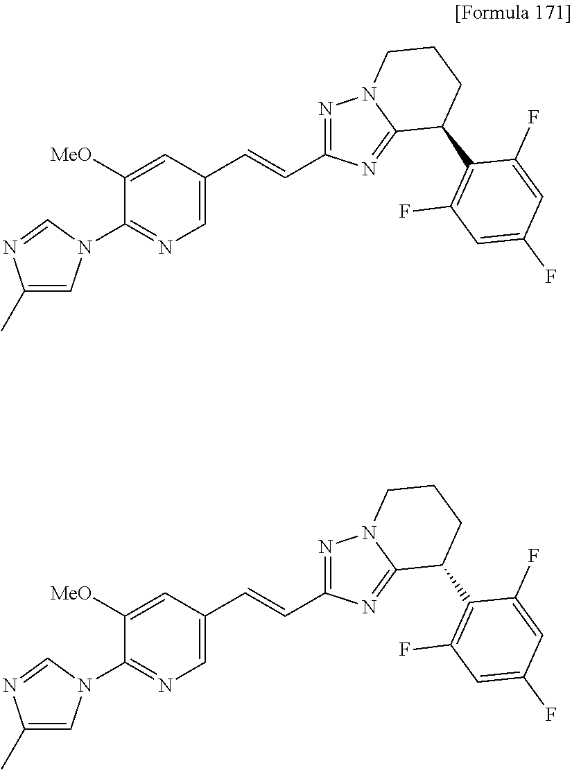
C(=CC1=CN=C(N2C=C(C)N=C2)C([MeO])=C1)C1=NN2C(=N1)C(C1=C(F)C=C(F)C=C1F)CCC2.C(=CC1=CN=C(N2C=C(C)N=C2)C([MeO])=C1)C1=NN2C(=N1)C(C1=C(F)C=C(F)C=C1F)CCC2
